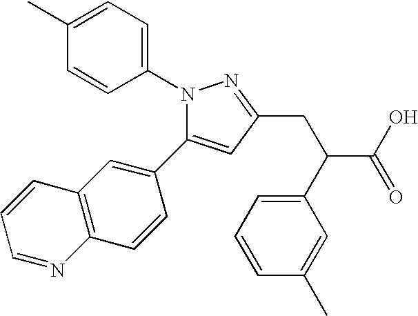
N1(C2=CC=C(C)C=C2)C(C2=CC3=C(C=C2)N=CC=C3)=CC(CC(C(O)=O)C2=CC=CC(C)=C2)=N1
